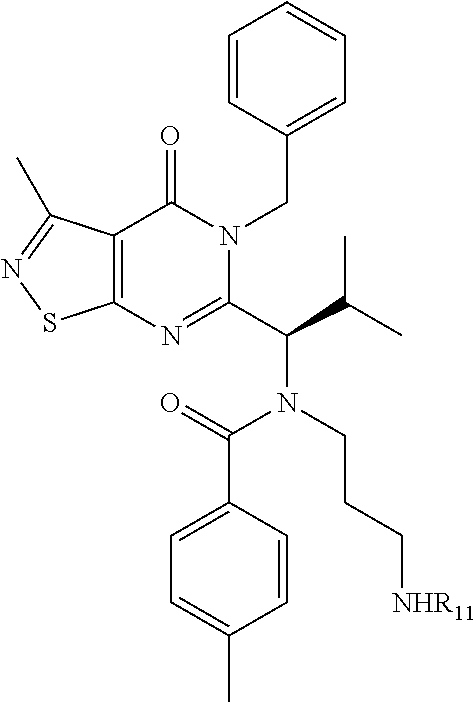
C1=CC(CN2C(=O)C3=C(N=C2C(C(C)C)N(CCC[NHR11])C(=O)C2=CC=C(C)C=C2)SN=C3C)=CC=C1
